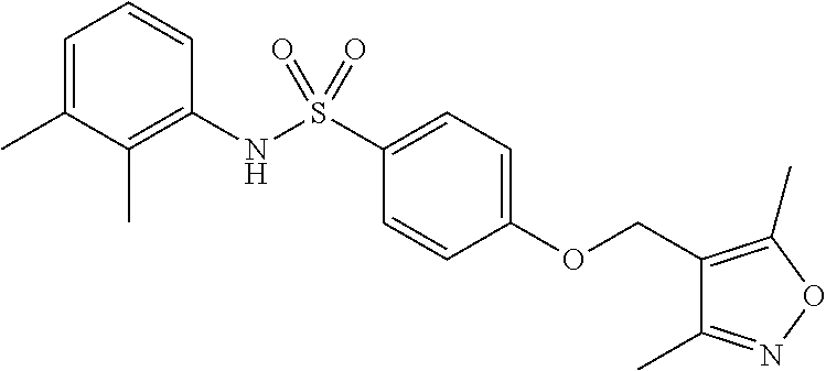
C1(COC2=CC=C(S(NC3=C(C)C(C)=CC=C3)(=O)=O)C=C2)=C(C)ON=C1C
